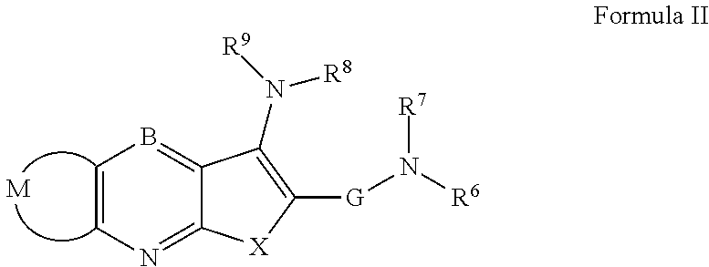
C1=CN=C2C(=B1)C(N([R9])[R8])=C([G]N([R6])[R7])[X]2.[M]
